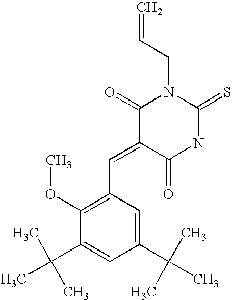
C=CCN1C(=O)C(=CC2=C(OC)C(C(C)(C)C)=CC(C(C)(C)C)=C2)C(=O)NC1=S
